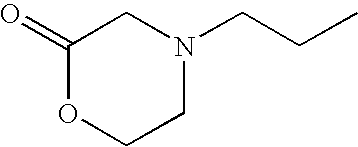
C1(=O)OCCN(CCC)C1
